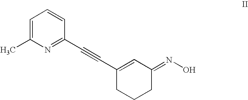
C1=C(C)N=C(C#CC2=CC(=NO)CCC2)C=C1
